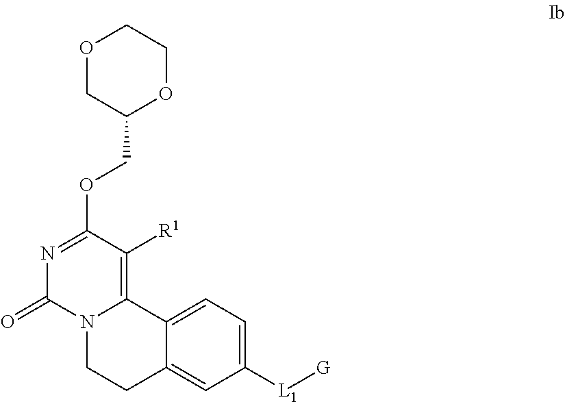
O1CC(COC2=NC(=O)N3C(=C2[R1])C2=CC=C([L1][G])C=C2CC3)OCC1
